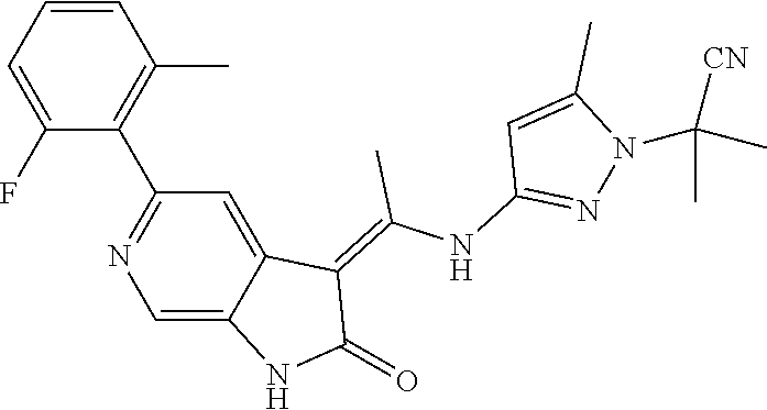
C1=CC=C(F)C(C2=NC=C3C(=C2)C(=C(NC2=NN(C(C)(C)[CN])C(C)=C2)C)C(=O)N3)=C1C
